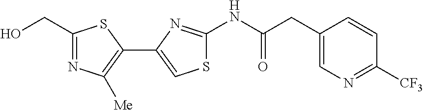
C1(CO)=NC([Me])=C(C2=CSC(NC(CC3=CN=C([CF3])C=C3)=O)=N2)S1
